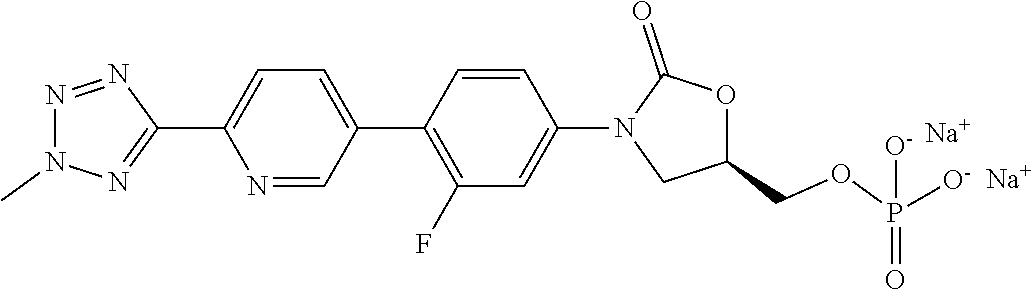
N1=NC(C2=CC=C(C3=C(F)C=C(N4CC(COP([O-])(=O)[O-])OC4=O)C=C3)C=N2)=NN1C.[Na].[Na]
